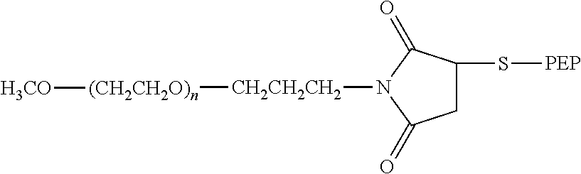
C1C(S[PEP])C(=O)N([CH2CH2CH2][(CH2CH2O)n][H3CO])C1=O
